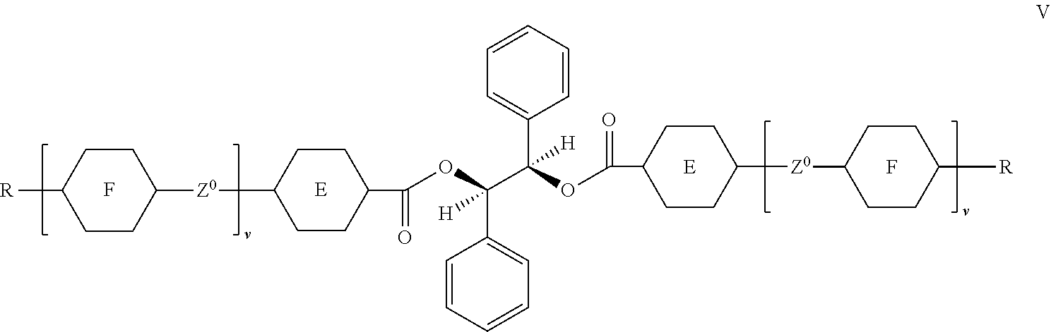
F.[E].C1(C(=O)OC(C(OC(=O)C2CCC([Z0]C3CCC([R])CC3)CC2)(C2=CC=CC=C2)[H])(C2=CC=CC=C2)[H])CCC([Z0]C2CCC([R])CC2)CC1.F.[E]
